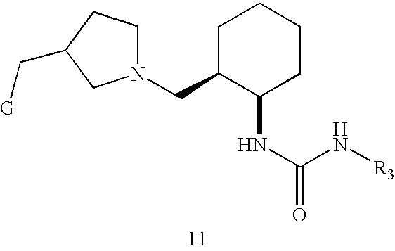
C(N[R3])(NC1C(CN2CCC(C[G])C2)CCCC1)=O
